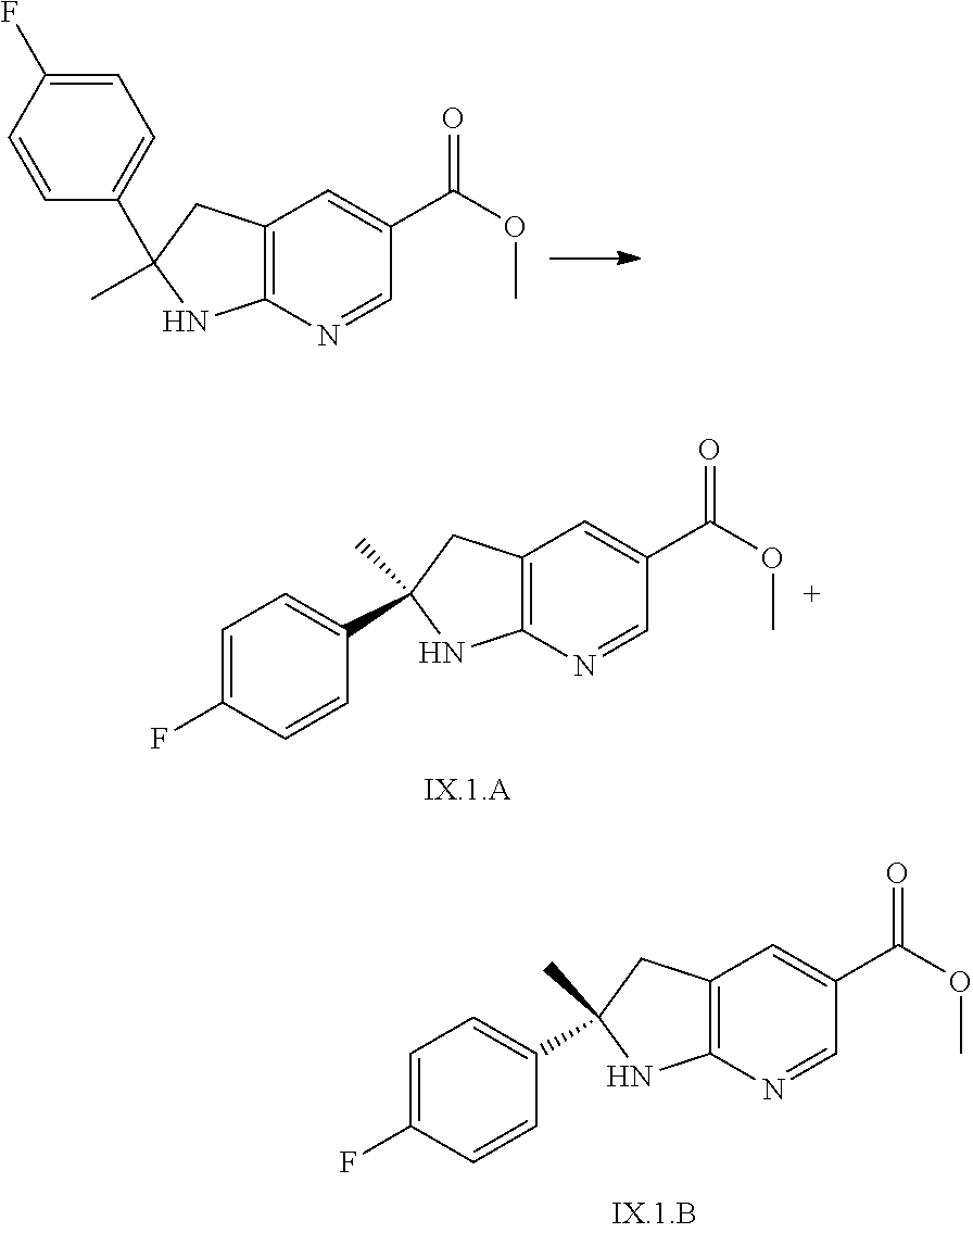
C12=C(N=CC(C(=O)OC)=C1)NC(C1=CC=C(F)C=C1)(C)C2.C12=C(N=CC(C(=O)OC)=C1)NC(C1=CC=C(F)C=C1)(C)C2.C12=C(N=CC(C(=O)OC)=C1)NC(C1=CC=C(F)C=C1)(C)C2
